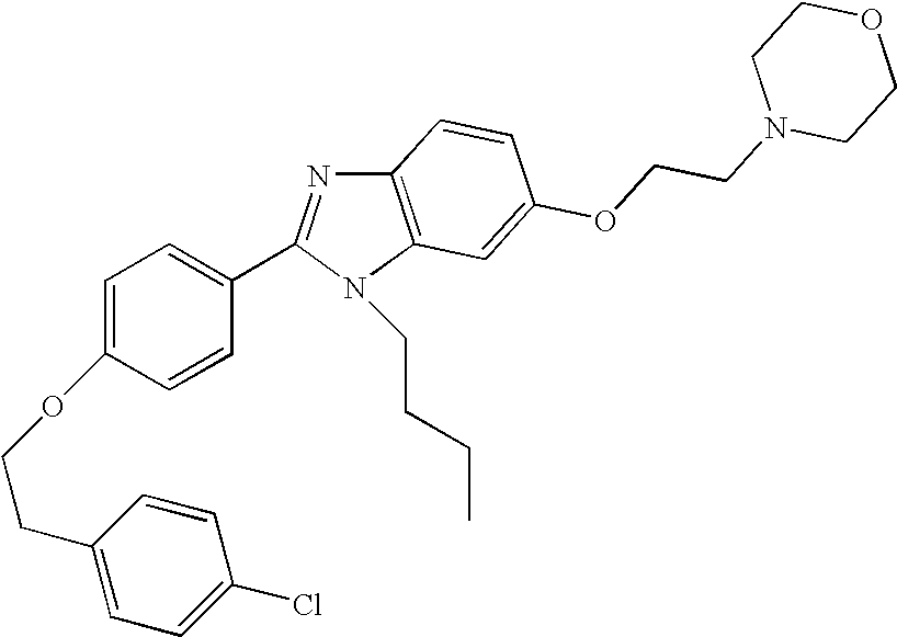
C12=C(N(CCCC)C(C3=CC=C(OCCC4=CC=C(Cl)C=C4)C=C3)=N1)C=C(OCCN1CCOCC1)C=C2
